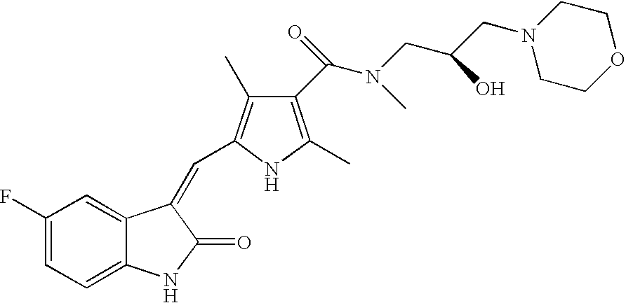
C1(F)=CC=C2C(=C1)C(=CC1=C(C)C(C(N(CC(CN3CCOCC3)O)C)=O)=C(C)N1)C(=O)N2
